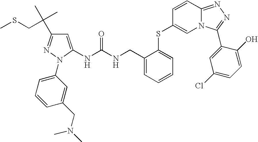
C1(N2N=C(C(C)(CSC)C)C=C2NC(NCC2=CC=CC=C2SC2=CN3C(=NN=C3C3=CC(Cl)=CC=C3O)C=C2)=O)=CC=CC(CN(C)C)=C1
